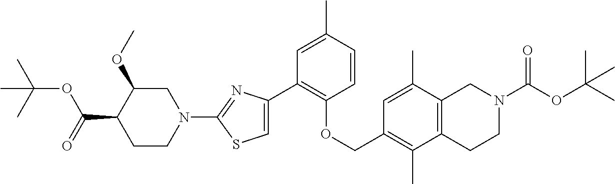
C1(C2=C(OCC3=C(C)C4=C(C(C)=C3)CN(C(=O)OC(C)(C)C)CC4)C=CC(C)=C2)=CSC(N2CC(OC)C(C(=O)OC(C)(C)C)CC2)=N1
